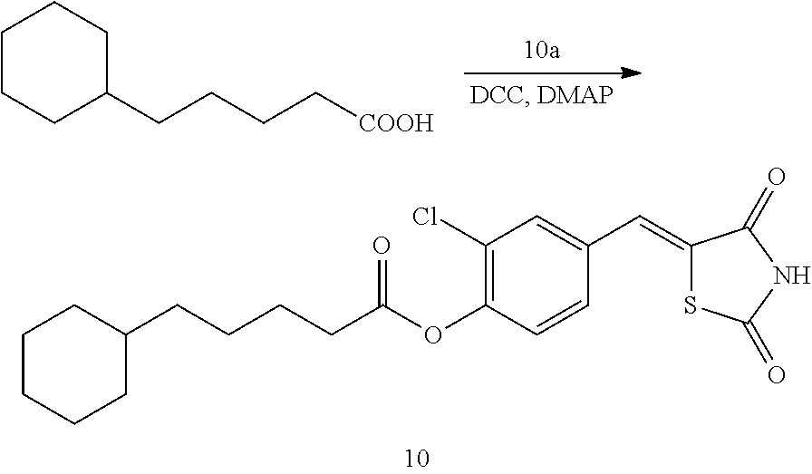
C(CCCC(OC1=C(Cl)C=C(C=C2SC(=O)NC2=O)C=C1)=O)C1CCCCC1.C1CCC(CCCC[COOH])CC1
